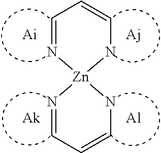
C1=N[Zn]2(NC=C1)N=CC=CN2.[Al]
